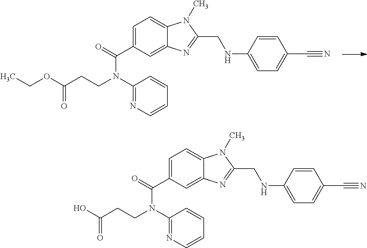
O(C(CCN(C1=NC=CC=C1)C(=O)C1=CC=C2C(=C1)N=C(CNC1=CC=C(C#N)C=C1)N2C)=O)CC.OC(CCN(C1=NC=CC=C1)C(=O)C1=CC=C2C(=C1)N=C(CNC1=CC=C(C#N)C=C1)N2C)=O
